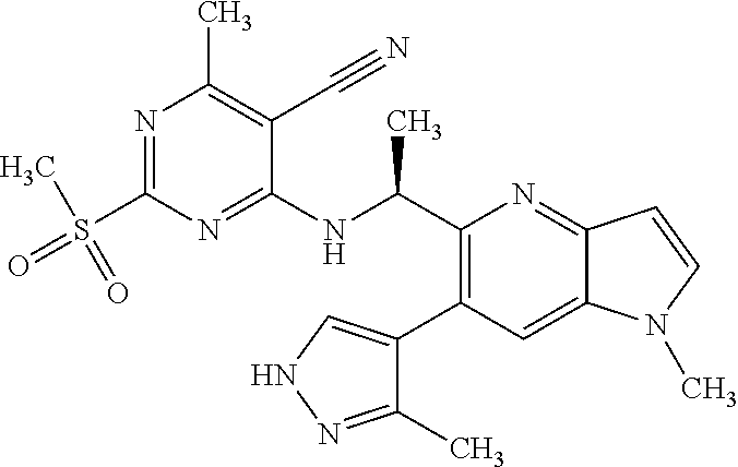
C1(C(NC2=NC(S(=O)(C)=O)=NC(C)=C2C#N)C)=C(C2=CNN=C2C)C=C2C(=N1)C=CN2C
